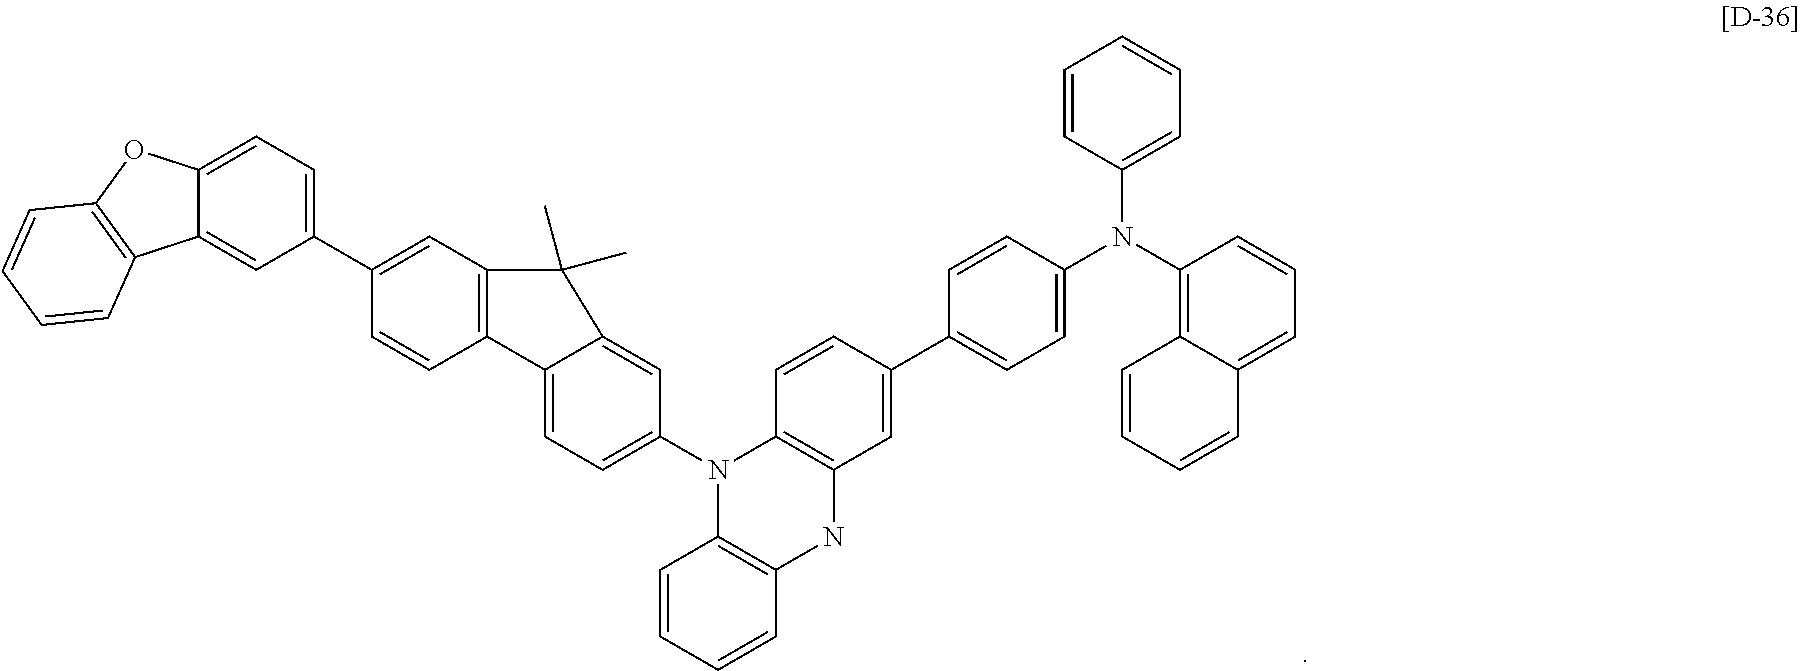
C1(C2=CC3=C(C=C2)C2=CC=C(N4C5=C(NC6=C4C=CC(C4=CC=C(N(C7=C8C(=CC=C7)C=CC=C8)C7=CC=CC=C7)C=C4)=C6)C=CC=C5)C=C2C3(C)C)=CC=C2C(=C1)C1=C(O2)C=CC=C1
